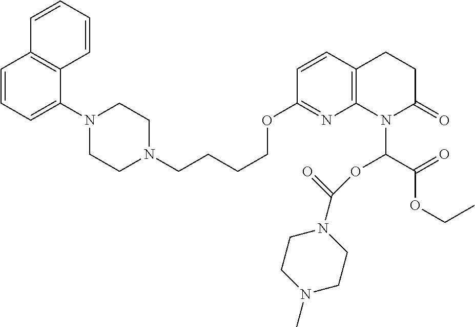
C1=CC=C(N2CCN(CCCCOC3=NC4=C(C=C3)CCC(=O)N4C(OC(N3CCN(C)CC3)=O)C(=O)OCC)CC2)C2=C1C=CC=C2
